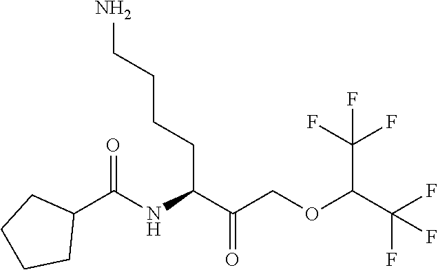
NCCCCC(C(COC(C(F)(F)F)C(F)(F)F)=O)NC(C1CCCC1)=O
